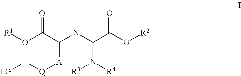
[R1]OC(C([X]C(C(O[R2])=O)N([R3])[R4])[A][Q][L][LG])=O
